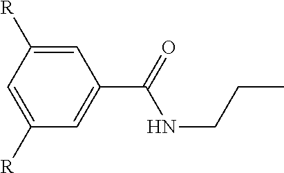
C1=C([R])C=C([R])C=C1C(=O)NCCC
